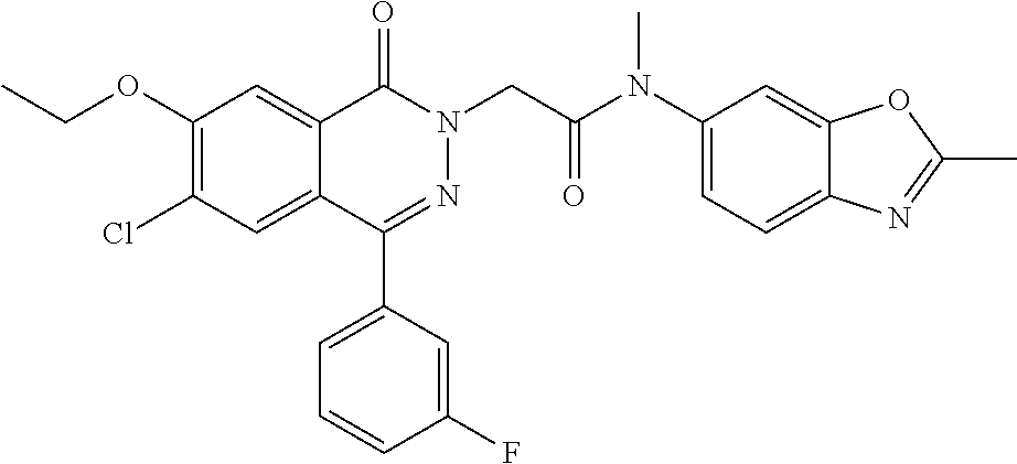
C(OC1=C(Cl)C=C2C(=C1)C(=O)N(CC(=O)N(C)C1=CC=C3C(=C1)OC(C)=N3)N=C2C1=CC=CC(F)=C1)C
